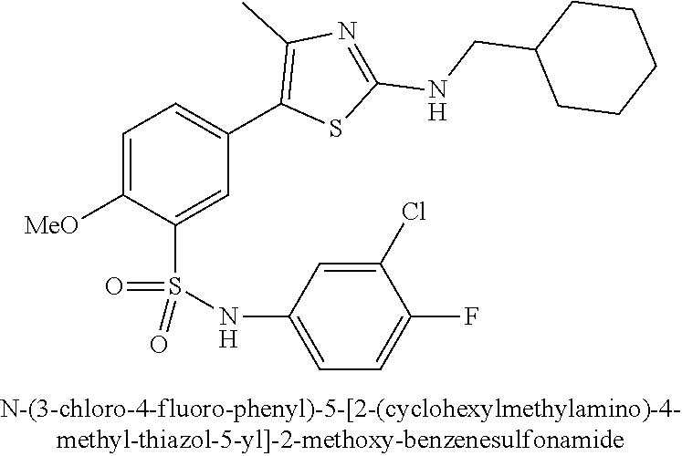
C1=C([OMe])C(S(NC2=CC=C(F)C(Cl)=C2)(=O)=O)=CC(C2=C(C)N=C(NCC3CCCCC3)S2)=C1
